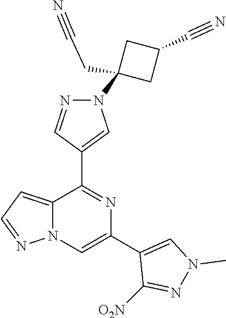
C12=CC=NN1C=C(C1=CN(C)N=C1[O2N])N=C2C1=CN(C2(CC#N)CC(C#N)C2)N=C1
